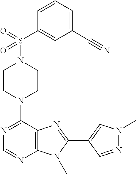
C1CN(C2=NC=NC3=C2N=C(C2=CN(C)N=C2)N3C)CCN1S(C1=CC(C#N)=CC=C1)(=O)=O
